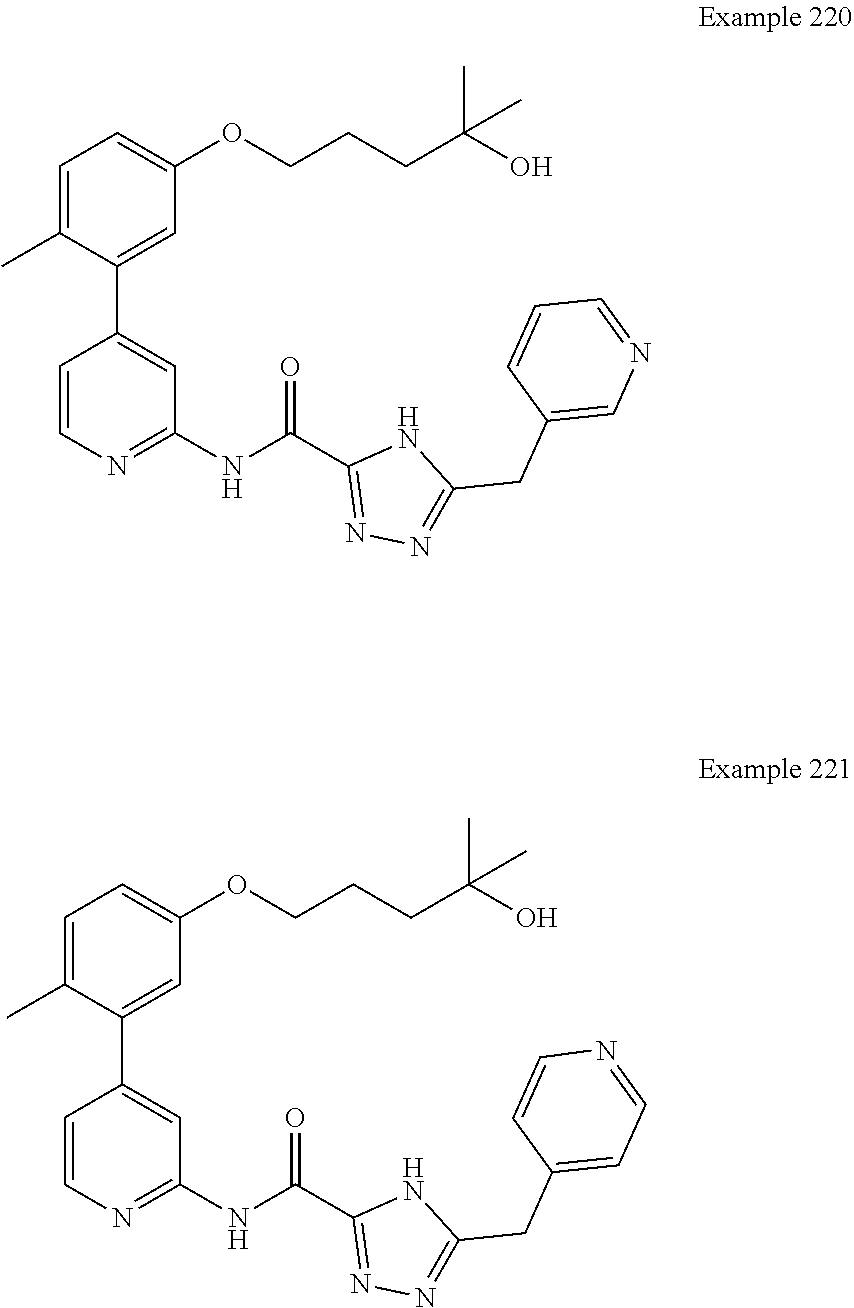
N(C1=NC=CC(C2=CC(OCCCC(C)(C)O)=CC=C2C)=C1)C(C1=NN=C(CC2=CC=NC=C2)N1)=O.N(C1=NC=CC(C2=CC(OCCCC(C)(C)O)=CC=C2C)=C1)C(C1=NN=C(CC2=CN=CC=C2)N1)=O
